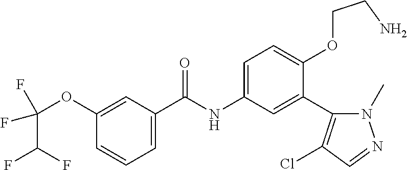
C1=C(C(=O)NC2=CC=C(OCCN)C(C3=C(Cl)C=NN3C)=C2)C=C(OC(F)(F)C(F)F)C=C1
